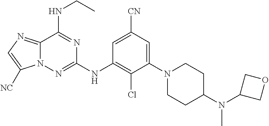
C12=NC=C([NC])N1N=C(NC1=C(Cl)C(N3CCC(N(C4COC4)C)CC3)=CC([CN])=C1)N=C2NCC
